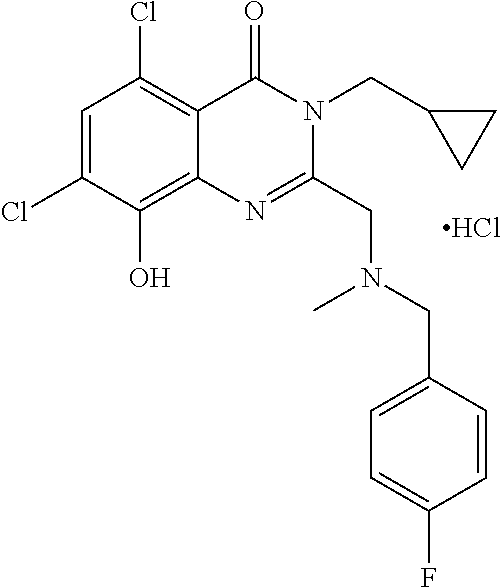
C1=C(Cl)C(O)=C2C(=C1Cl)C(=O)N(CC1CC1)C(CN(C)CC1=CC=C(F)C=C1)=N2.Cl
